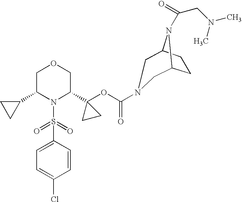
C1(C2N(S(=O)(=O)C3=CC=C(Cl)C=C3)C(C3(OC(=O)N4CC5CCC(N5C(=O)CN(C)C)C4)CC3)COC2)CC1
